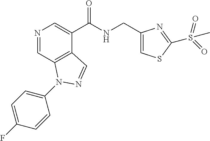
N1=CC2=C(C(C(NCC3=CSC(S(=O)(=O)C)=N3)=O)=C1)C=NN2C1=CC=C(F)C=C1
